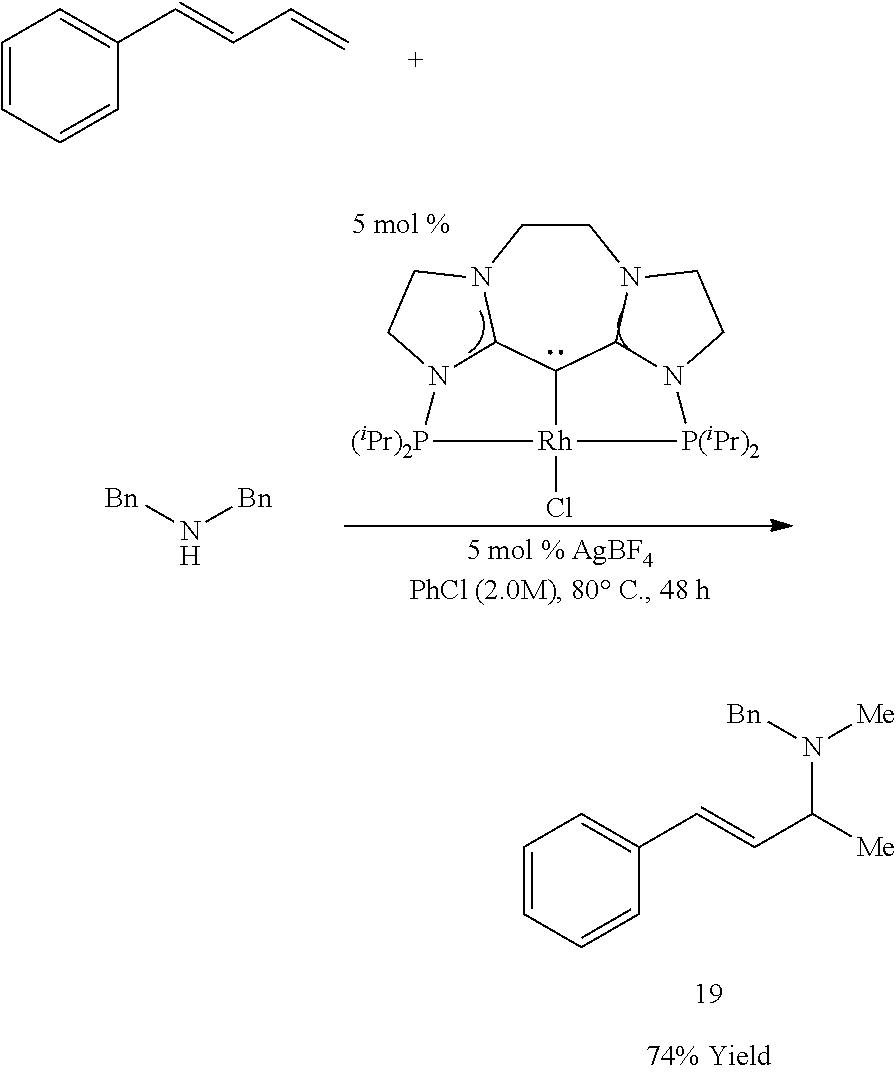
C1=CC=CC(C=CC=C)=C1.C1=CC=CC(C=CC([Me])N([Me])[Bn])=C1.C1CN2C3C4C5N1CCN5[P(iPr)2][Rh]4(Cl)[(iPr)2P]N3CC2.[Bn]N[Bn]
